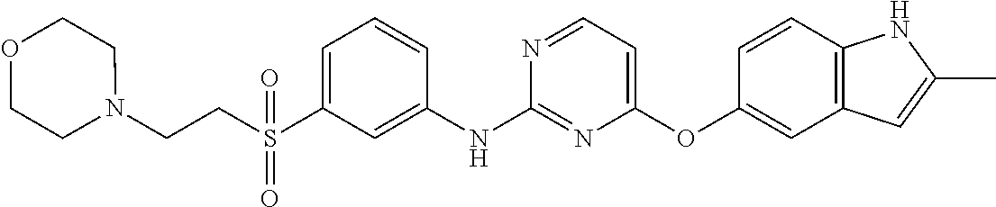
C1=C(S(CCN2CCOCC2)(=O)=O)C=C(NC2=NC(OC3=CC4=C(C=C3)NC(C)=C4)=CC=N2)C=C1
